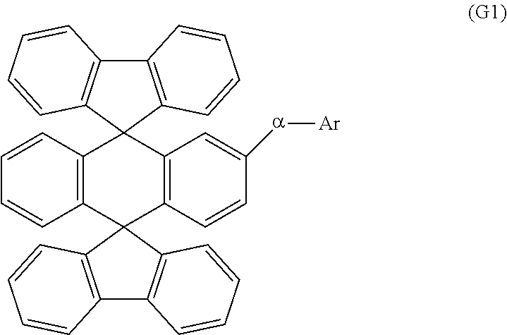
C12=C(C3(C4=C(C15C1=C(C6=C5C=CC=C6)C=CC=C1)C=C([a][Ar])C=C4)C1=C(C4=C3C=CC=C4)C=CC=C1)C=CC=C2
